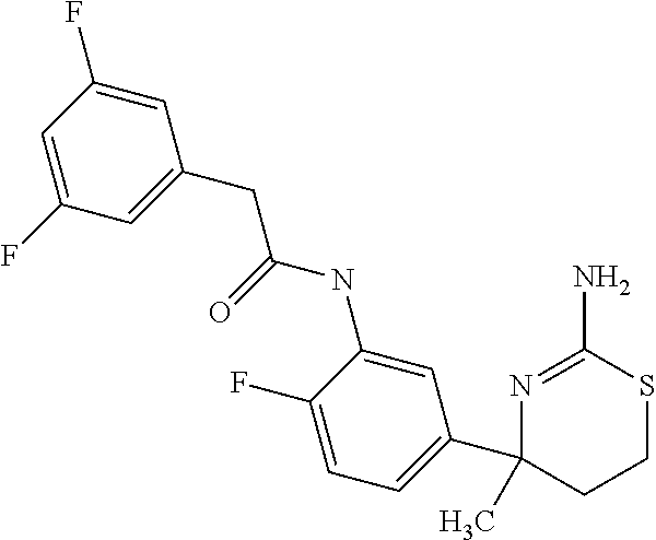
N(C1=CC(C2(C)N=C(N)SCC2)=CC=C1F)C(CC1=CC(F)=CC(F)=C1)=O
